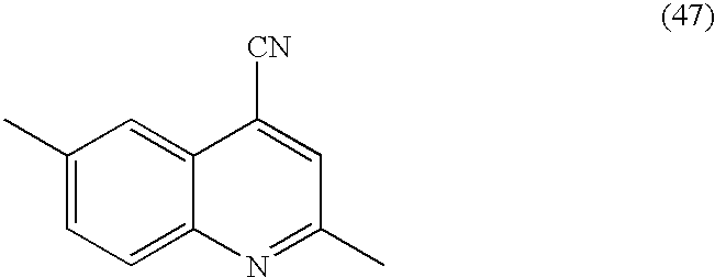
C1(C)=CC=C2C(=C1)C([CN])=CC(C)=N2
